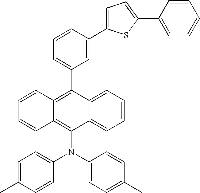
C1=C(C2=C3C(=C(N(C4=CC=C(C)C=C4)C4=CC=C(C)C=C4)C4=CC=CC=C24)C=CC=C3)C=C(C2=CC=C(C3=CC=CC=C3)S2)C=C1
